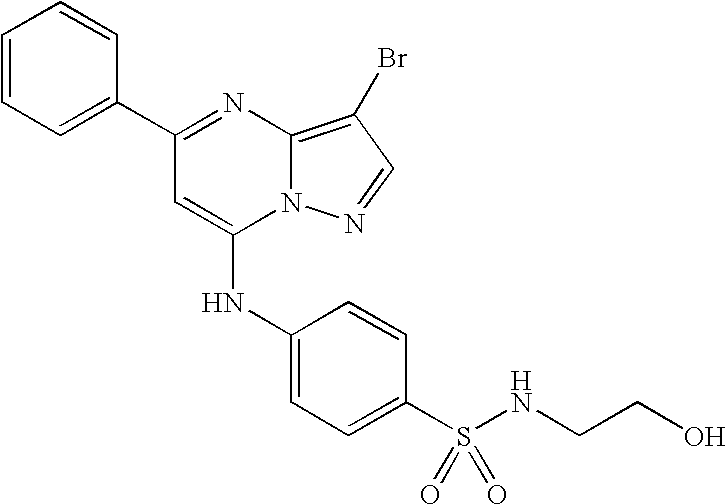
C1=C(C2=NC3=C(Br)C=NN3C(NC3=CC=C(S(NCCO)(=O)=O)C=C3)=C2)C=CC=C1
